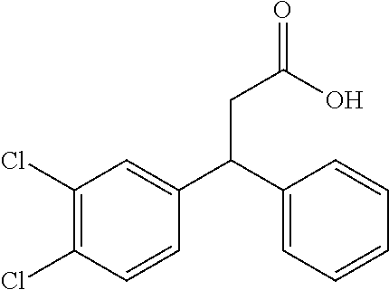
C1(Cl)=C(Cl)C=CC(C(C2=CC=CC=C2)CC(=O)O)=C1
